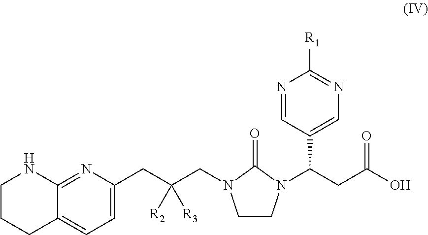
C1=C(CC(CN2CCN(C(CC(O)=O)C3=CN=C([R1])N=C3)C2=O)([R2])[R3])N=C2C(=C1)CCCN2
